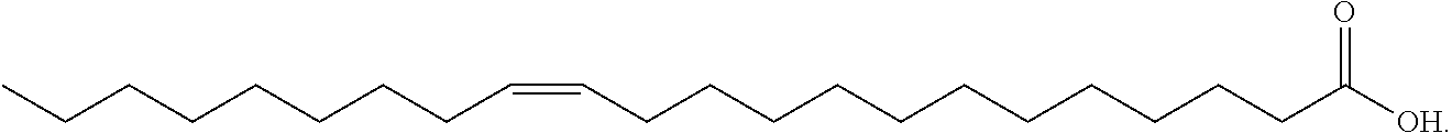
CCCCCCCCC=CCCCCCCCCCCCC([OH])=O
